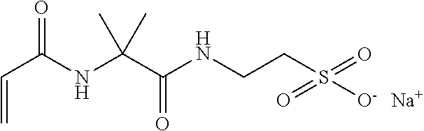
S([O-])(CCNC(=O)C(NC(=O)C=C)(C)C)(=O)=O.[Na]
